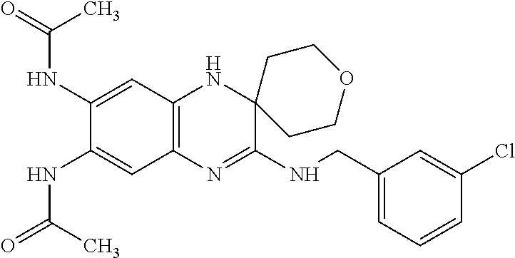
C1(NC(=O)C)=CC2=C(C=C1NC(=O)C)N=C(NCC1=CC=CC(Cl)=C1)C1(N2)CCOCC1
